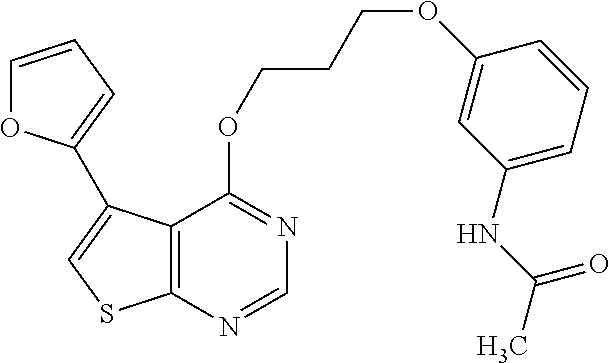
C1=NC2=C(C(OCCCOC3=CC(NC(C)=O)=CC=C3)=N1)C(C1=CC=CO1)=CS2
